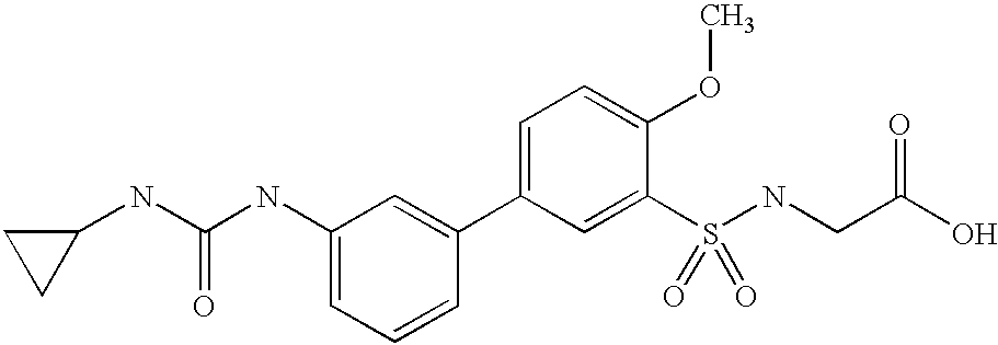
C1=C(NC(NC2CC2)=O)C=C(C2=CC=C(OC)C(S(=O)(NCC(O)=O)=O)=C2)C=C1
